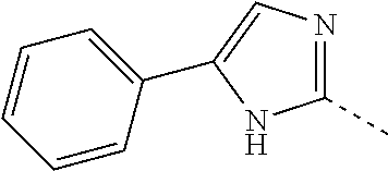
N1=C(C)NC(C2=CC=CC=C2)=C1
